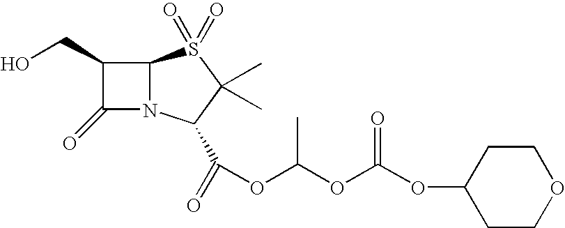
C1(CO)C(=O)N2C1S(=O)(=O)C(C)(C)C2C(=O)OC(OC(OC1CCOCC1)=O)C
